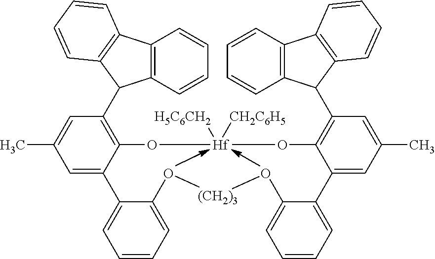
C1=C2C(=C(C3C4=C(C=CC=C4)C4=C3C=CC=C4)C=C1C)O[Hf]([H5C6CH2])([CH2C6H5])OC1=C(C3C4=C(C=CC=C4)C4=C3C=CC=C4)C=C(C)C=C1C1=CC=CC=C1O[(CH2)3]OC1=CC=CC=C21
